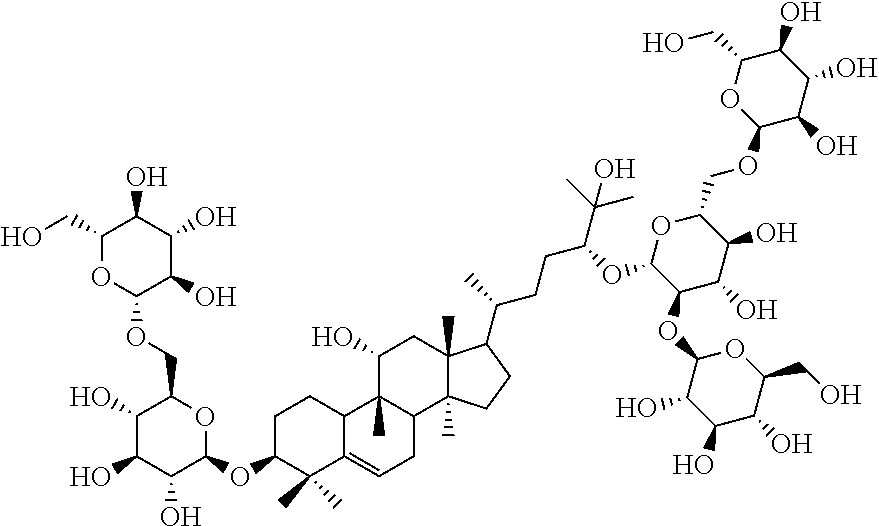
C1C(OC2OC(COC3C(O)C(O)C(O)C(CO)O3)C(O)C(O)C2O)C(C)(C)C2=CCC3C(C)(C2C1)C(O)CC1(C)C3(C)CCC1C(CCC(C(C)(C)O)OC1C(OC2C(O)C(O)C(O)C(CO)O2)C(O)C(O)C(COC2C(O)C(O)C(O)C(CO)O2)O1)C
